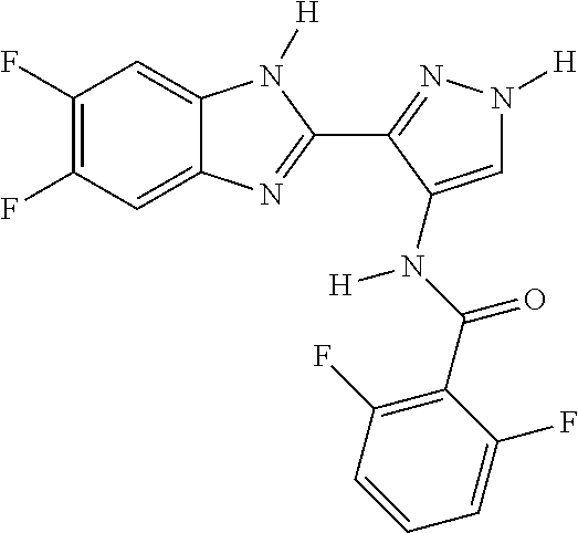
C1(F)=C(F)C=C2C(=C1)N([H])C(C1=NN([H])C=C1N([H])C(=O)C1=C(F)C=CC=C1F)=N2
